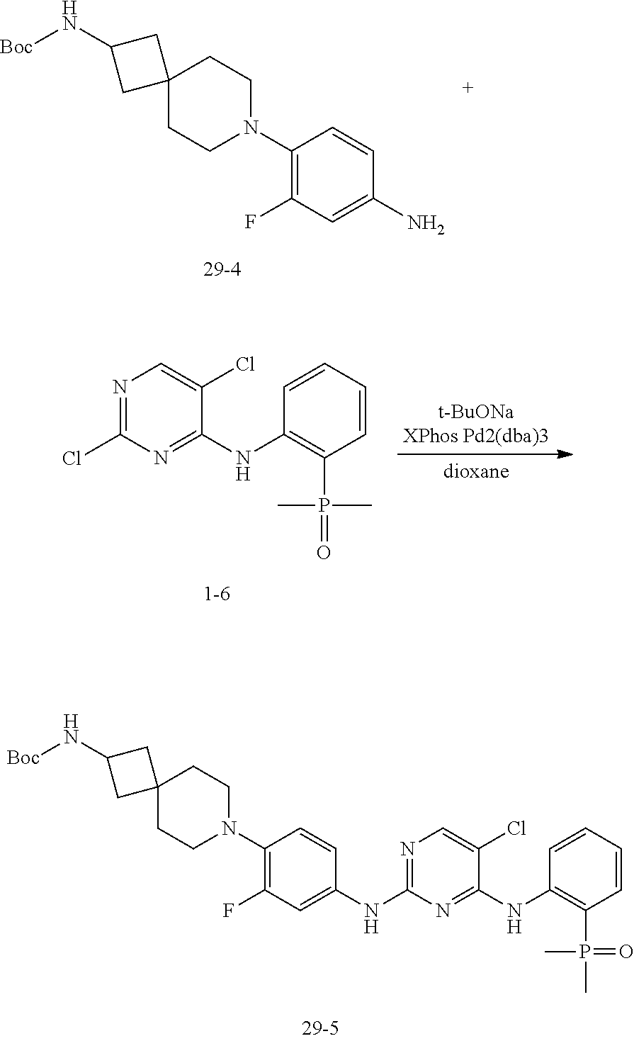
C12(CCN(C3=C(F)C=C(N)C=C3)CC1)CC(N[Boc])C2.N1=C(Cl)N=C(NC2=C(P(=O)(C)C)C=CC=C2)C(Cl)=C1.C12(CCN(C3=C(F)C=C(NC4=NC=C(Cl)C(NC5=C(P(C)(C)=O)C=CC=C5)=N4)C=C3)CC1)CC(N[Boc])C2
